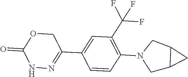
N1N=C(C2=CC(C(F)(F)F)=C(N3CC4C(C3)C4)C=C2)COC1=O
